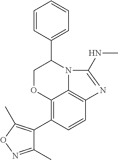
C12=C(C3=C(C)ON=C3C)C=CC3=C1N(C(C1=CC=CC=C1)CO2)C(NC)=N3
